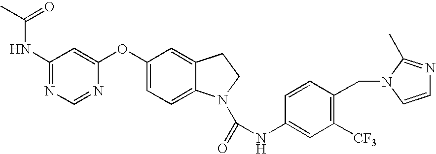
C1(NC(=O)C)=NC=NC(OC2=CC=C3C(=C2)CCN3C(=O)NC2=CC([CF3])=C(CN3C(C)=NC=C3)C=C2)=C1
